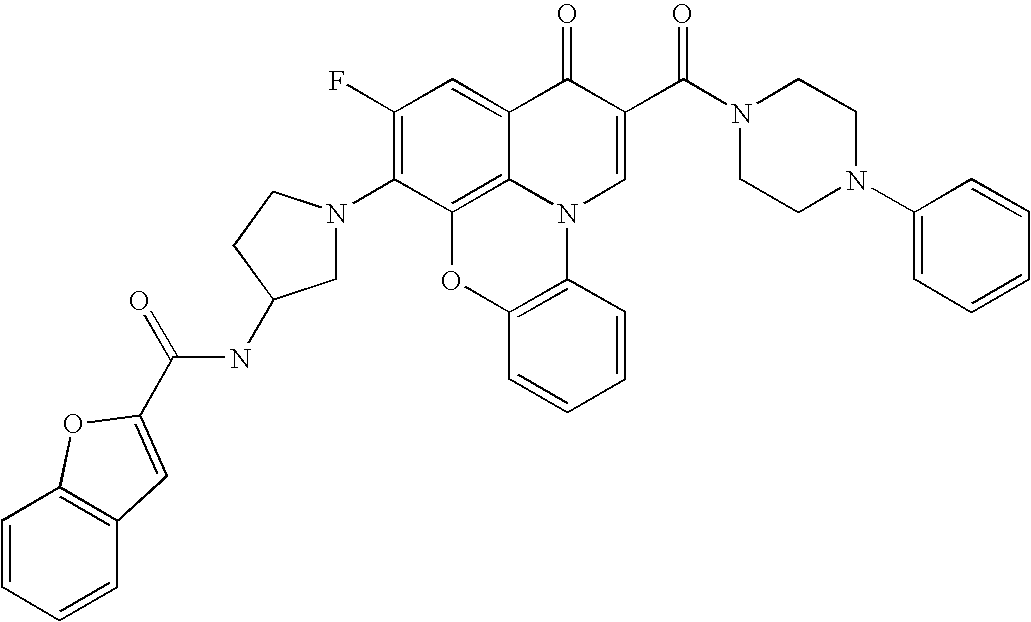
C1(F)=C(N2CC(NC(=O)C3=CC4=C(C=CC=C4)O3)CC2)C2=C3C(=C1)C(=O)C(C(N1CCN(C4=CC=CC=C4)CC1)=O)=CN3C1=C(O2)C=CC=C1
